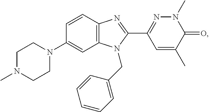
C1N(C)CCN(C2=CC3=C(C=C2)N=C(C2=NN(C)C(=O)C(C)=C2)N3CC2=CC=CC=C2)C1
